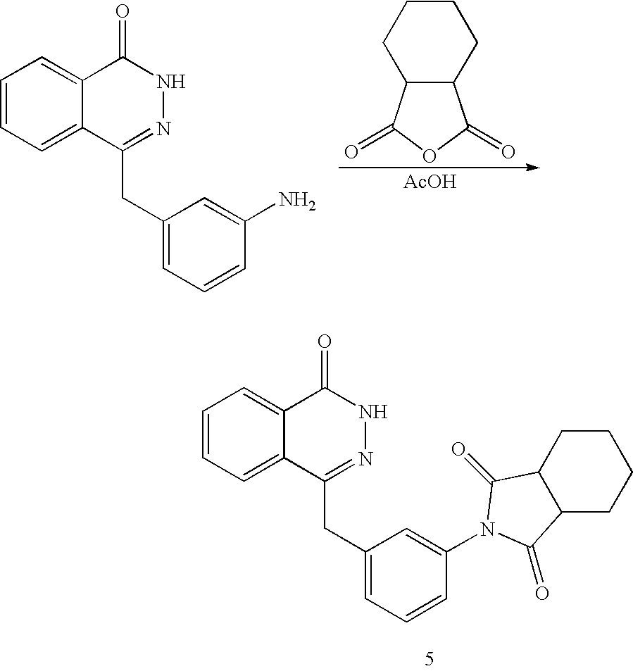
C1=CC=C2C(=C1)C(=O)NN=C2CC1=CC=CC(N)=C1.C12C(C(=O)OC1=O)CCCC2.[AcOH].C1=CC=C2C(=C1)C(=O)NN=C2CC1=CC=CC(N2C(=O)C3CCCCC3C2=O)=C1
